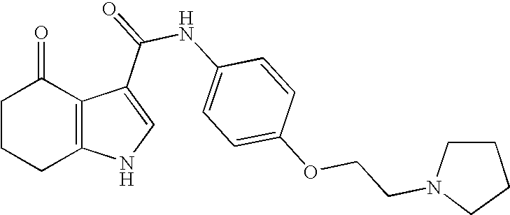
C12=C(C(C(=O)NC3=CC=C(OCCN4CCCC4)C=C3)=CN1)C(=O)CCC2
